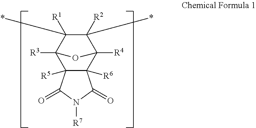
C12([R5])C([R6])(C3([R4])C([R2])(*)C([R1])(*)C1([R3])O3)C(=O)N([R7])C2=O
